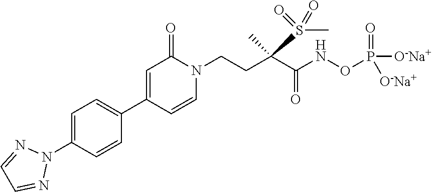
C1=C(N2N=CC=N2)C=CC(C2=CC(=O)N(CCC(C(NOP(=O)([O-Na+])[O-Na+])=O)(S(=O)(=O)C)C)C=C2)=C1
